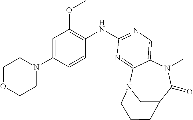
C1OCCN(C2=CC(OC)=C(NC3=NC=C4N(C)C(=O)C5CN(C4=N3)CCC5)C=C2)C1
